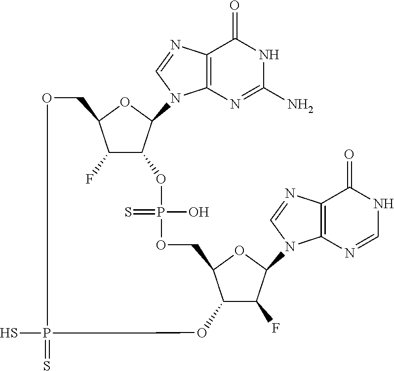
C12=C(N=C(N)NC1=O)N(C1OC3C(F)C1OP(=S)(O)OCC1OC(N4C5=C(C(=O)NC=N5)N=C4)C(F)C1OP(S)(=S)OC3)C=N2
